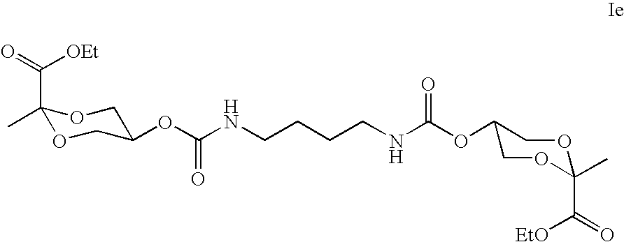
C1(C(=O)[OEt])(C)OCC(OC(NCCCCNC(OC2COC(C)(C([EtO])=O)OC2)=O)=O)CO1
